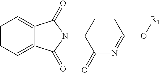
C1=CC=C2C(=C1)C(=O)N(C1C(=O)N=C(O[R1])CC1)C2=O
